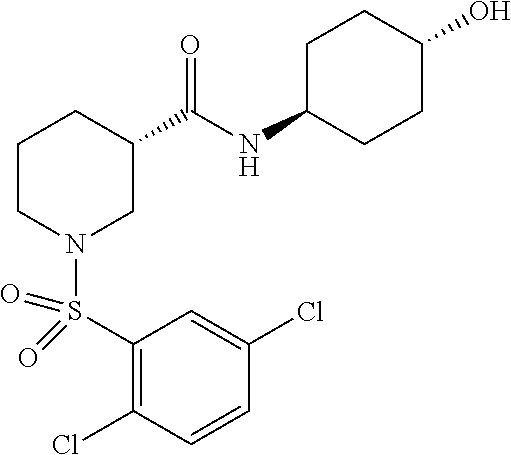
S(N1CC(C(NC2CCC(O)CC2)=O)CCC1)(C1=C(Cl)C=CC(Cl)=C1)(=O)=O
